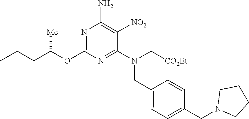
N1=C(OC(CCC)[Me])N=C(N(C[CO2Et])CC2=CC=C(CN3CCCC3)C=C2)C([NO2])=C1N
